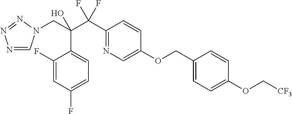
N1=CN(CC(C(C2=NC=C(OCC3=CC=C(OC[CF3])C=C3)C=C2)(F)F)(O)C2=CC=C(F)C=C2F)N=N1
